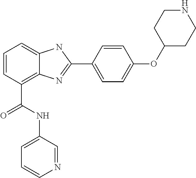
C1=CC(C(NC2=CC=CN=C2)=O)=C2C(=C1)NC(C1=CC=C(OC3CCNCC3)C=C1)=N2
